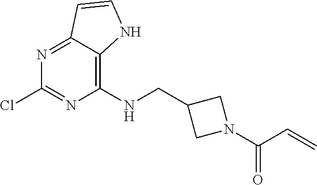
C12=NC(Cl)=NC(NCC3CN(C(C=C)=O)C3)=C1NC=C2
